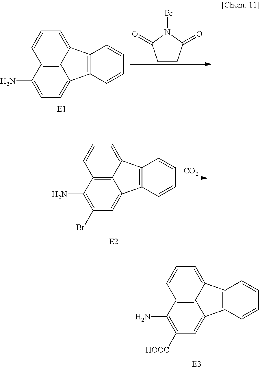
C1=C2C3=C(C4=CC([HOOC])=C(N)C(=C24)C=C1)C=CC=C3.C1=C2C3=C(C4=CC=C(N)C(=C24)C=C1)C=CC=C3.C1CC(=O)N(Br)C1=O.C1=C2C3=C(C4=CC(Br)=C(N)C(=C24)C=C1)C=CC=C3.[CO2]
